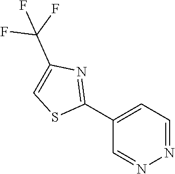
C1(C2=NC(C(F)(F)F)=CS2)=CC=NN=C1
